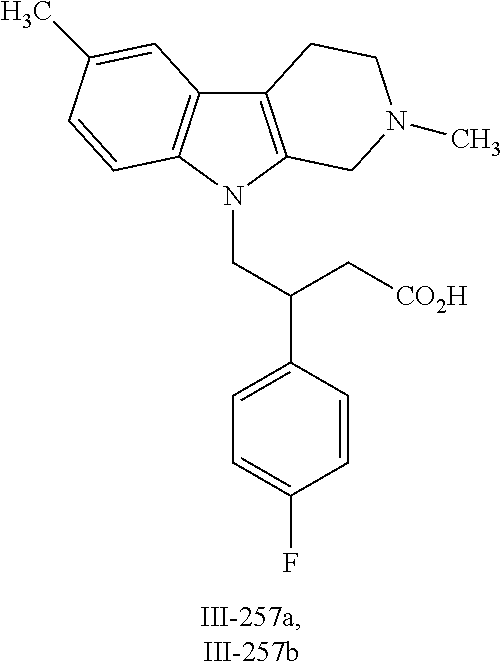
C12=C(N(CC(C3=CC=C(F)C=C3)C[CO2H])C3=C1C=C(C)C=C3)CN(C)CC2
